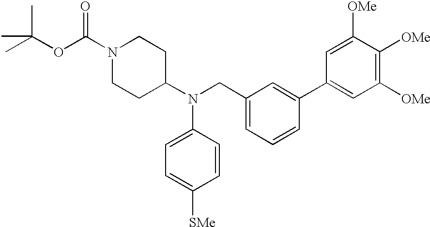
N1(C(OC(C)(C)C)=O)CCC(N(CC2=CC=CC(C3=CC([OMe])=C([OMe])C([OMe])=C3)=C2)C2=CC=C([SMe])C=C2)CC1
